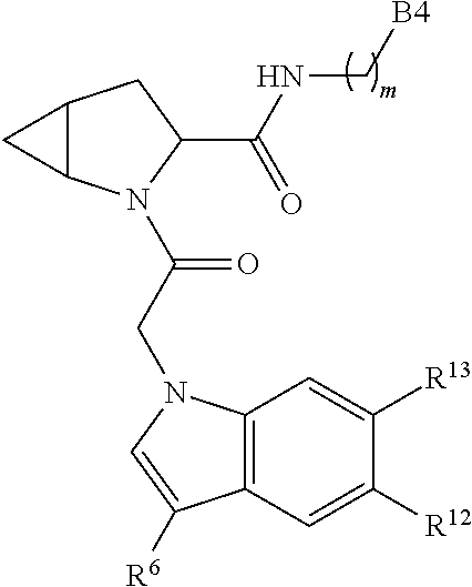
C12C(N(C(CN3C4=C(C=C([R12])C([R13])=C4)C([R6])=C3)=O)C(C(NC[B4])=O)C1)C2
